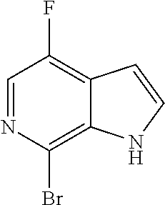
C1=NC(Br)=C2C(=C1F)C=CN2
